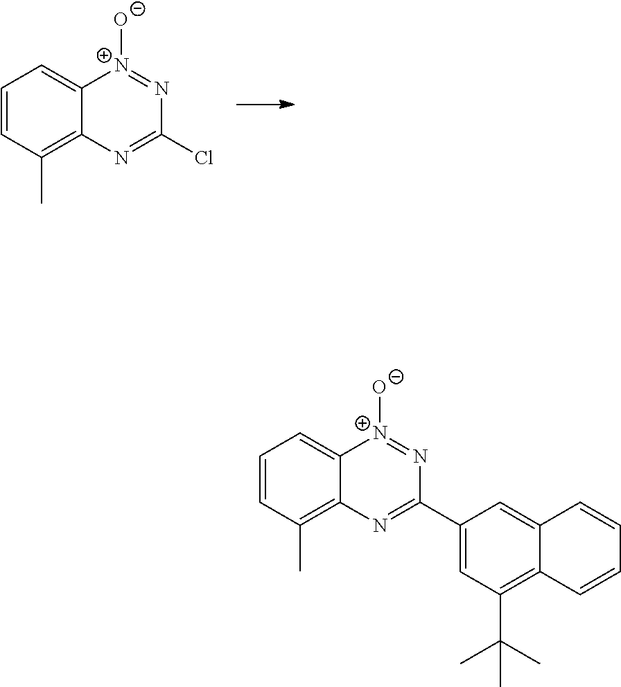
C1=CC(C)=C2C(=C1)[N+]([O-])=NC(Cl)=N2.C1=CC(C)=C2C(=C1)[N+]([O-])=NC(C1=CC(C(C)(C)C)=C3C(=C1)C=CC=C3)=N2
